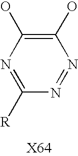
N1=NC(O)=C(O)N=C1[R]
